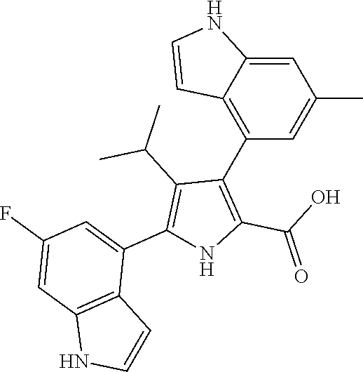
C1=C2C(=C(C3=C(C(O)=O)NC(C4=CC(F)=CC5=C4C=CN5)=C3C(C)C)C=C1C)C=CN2
